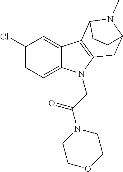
C1(Cl)=CC=C2C(=C1)C1=C(N2CC(N2CCOCC2)=O)CC2N(C)C1CC2
